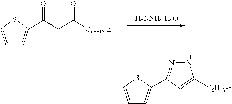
C1=CSC(C(CC([C6H13-n])=O)=O)=C1.C1=CSC(C2=NNC([C6H13-n])=C2)=C1
